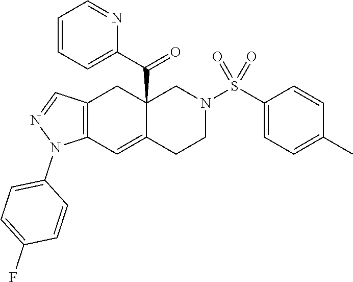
C12=C(C=C3C(C(C4=CC=CC=N4)=O)(C1)CN(S(C1=CC=C(C)C=C1)(=O)=O)CC3)N(C1=CC=C(F)C=C1)N=C2
